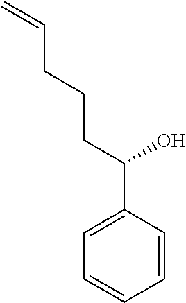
C1=CC(C(CCCC=C)O)=CC=C1
